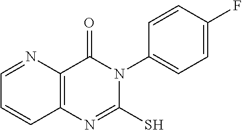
C12=C(N=C(S)N(C3=CC=C(F)C=C3)C1=O)C=CC=N2
